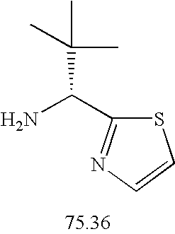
NC(C1=NC=CS1)C(C)(C)C
